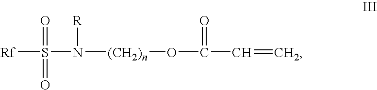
[Rf]S(N([(CH2)n]OC(C=C)=O)[R])(=O)=O
